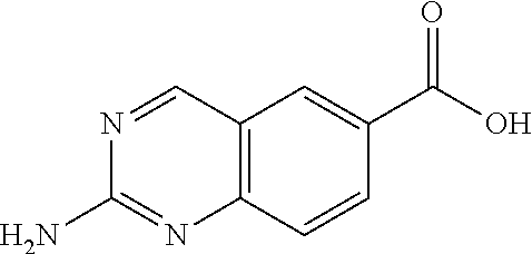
C12=C(C=CC(C(O)=O)=C1)N=C(N)N=C2
